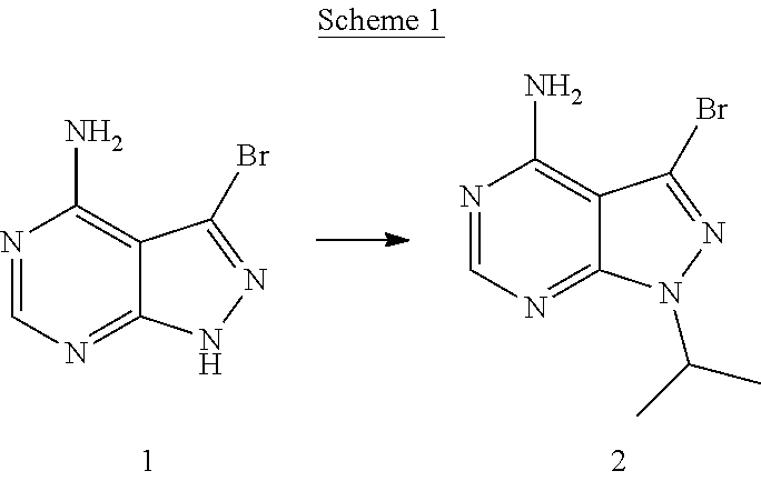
N1=CN=C2C(=C1N)C(Br)=NN2.N1=CN=C2C(=C1N)C(Br)=NN2C(C)C
